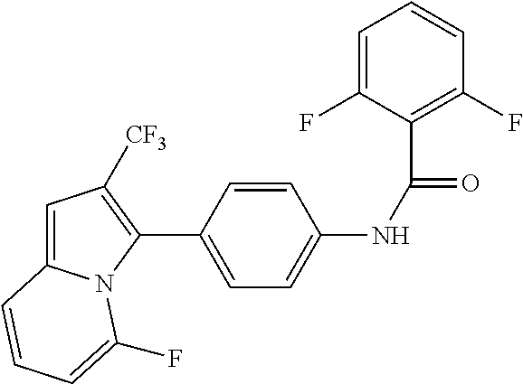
C1(C2=CC=C(NC(=O)C3=C(F)C=CC=C3F)C=C2)=C([CF3])C=C2N1C(F)=CC=C2
